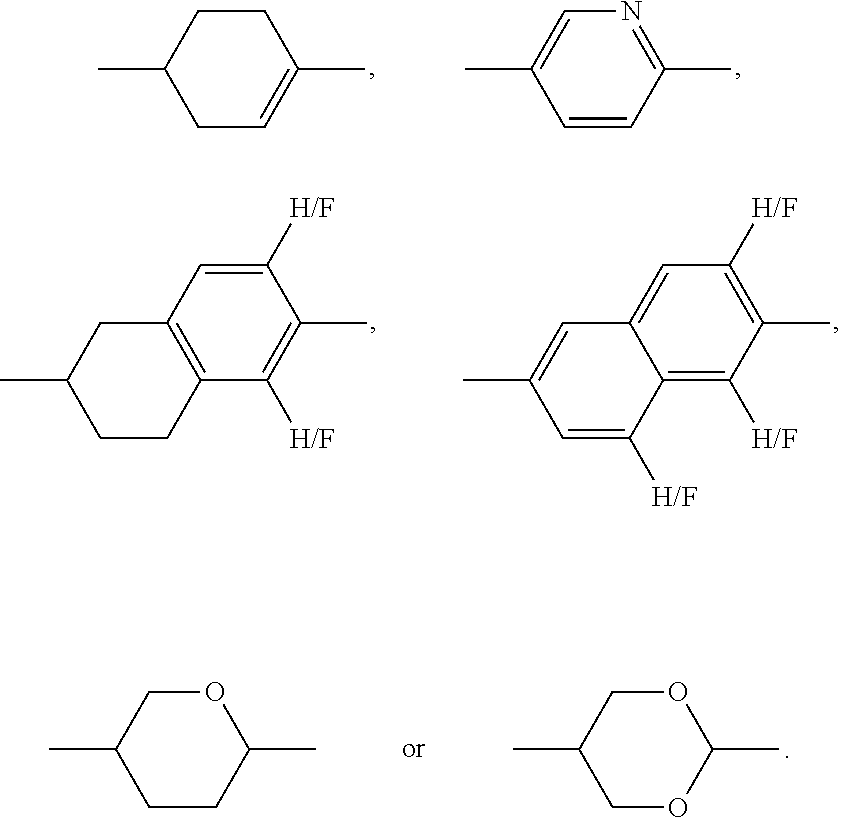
C1=CC(C)=NC=C1C.C1C=C(C)CCC1C.C12=C(C=C([H/F])C(C)=C1[H/F])CC(C)CC2.C12=C([H/F])C(C)=C([H/F])C=C1C=C(C)C=C2[H/F].C1OC(C)OCC1C.C1CC(C)OCC1C
